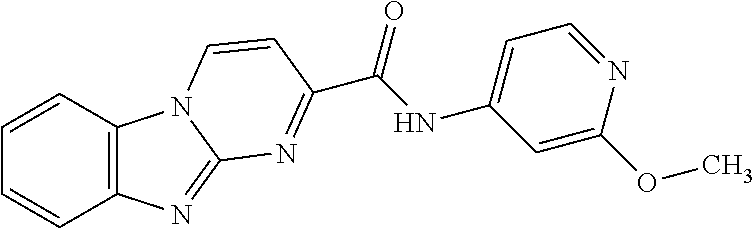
C12=C(C=CC=C1)N1C(=N2)N=C(C(NC2=CC=NC(OC)=C2)=O)C=C1
